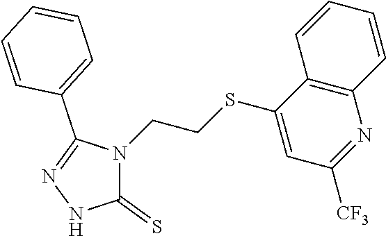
C1(=S)N(CCSC2=CC([CF3])=NC3=C2C=CC=C3)C(C2=CC=CC=C2)=NN1
